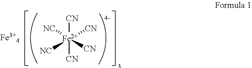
[CN][Fe]([CN])([NC])([CN])([NC])[CN].[4-].[Fe3+4]
